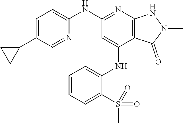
C1(NC2=NC3=C(C(NC4=CC=CC=C4S(C)(=O)=O)=C2)C(=O)N(C)N3)=CC=C(C2CC2)C=N1
